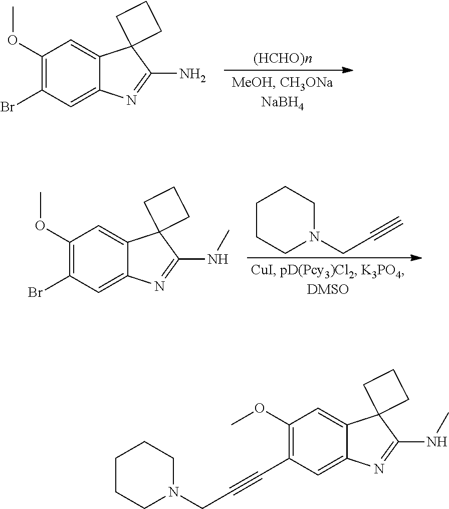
C1(OC)=C(Br)C=C2C(=C1)C1(C(N)=N2)CCC1.C1CCN(CC#C)CC1.C1(OC)=C(Br)C=C2C(=C1)C1(C(NC)=N2)CCC1.C1(OC)=C(C#CCN2CCCCC2)C=C2C(=C1)C1(C(NC)=N2)CCC1
